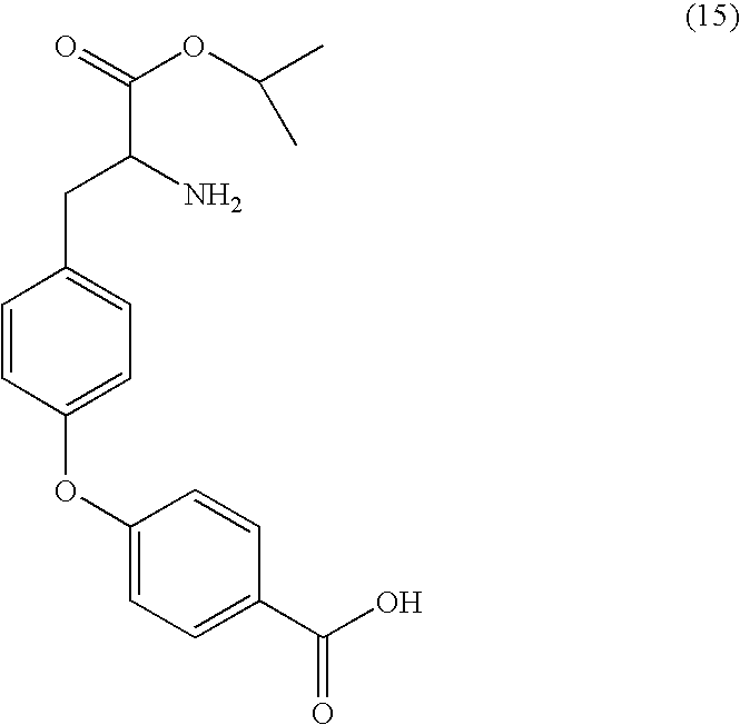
C1(OC2=CC=C(CC(C(OC(C)C)=O)N)C=C2)=CC=C(C(O)=O)C=C1
